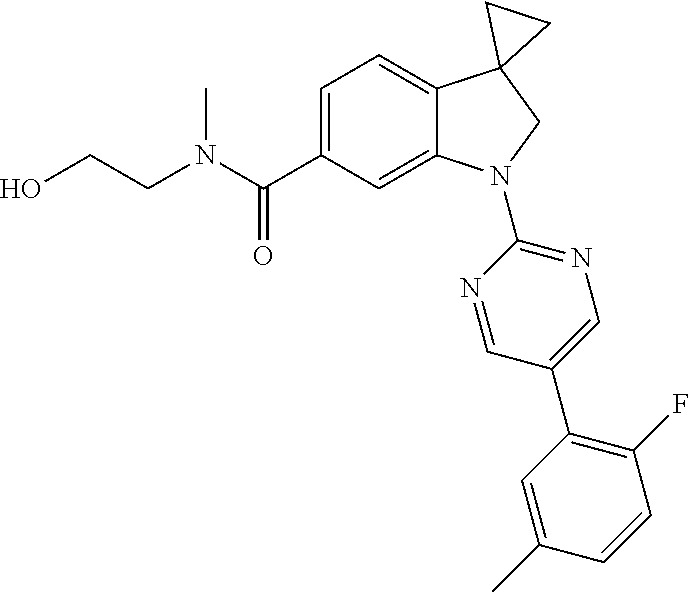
N(C(C1=CC=C2C(=C1)N(C1=NC=C(C3=C(F)C=CC(C)=C3)C=N1)CC21CC1)=O)(C)CCO
